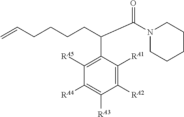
C1([RA5])=C(C(CCCCC=C)C(N2CCCCC2)=O)C([RA1])=C([RA2])C([RA3])=C1[RA4]
